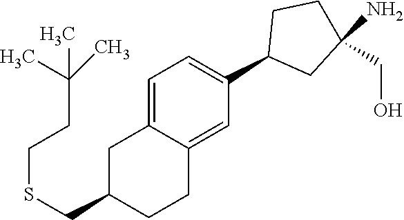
C1=C2C(=CC(C3CC(N)(CO)CC3)=C1)CCC(CSCCC(C)(C)C)C2
